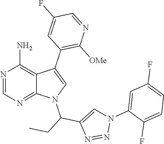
N1=CN=C2C(=C1N)C(C1=C([OMe])N=CC(F)=C1)=CN2C(CC)C1=CN(C2=CC(F)=CC=C2F)N=N1
